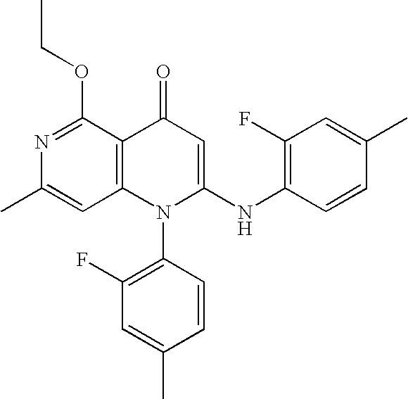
C1(C)=CC2=C(C(OCC)=N1)C(=O)C=C(NC1=C(F)C=C(C)C=C1)N2C1=C(F)C=C(C)C=C1
